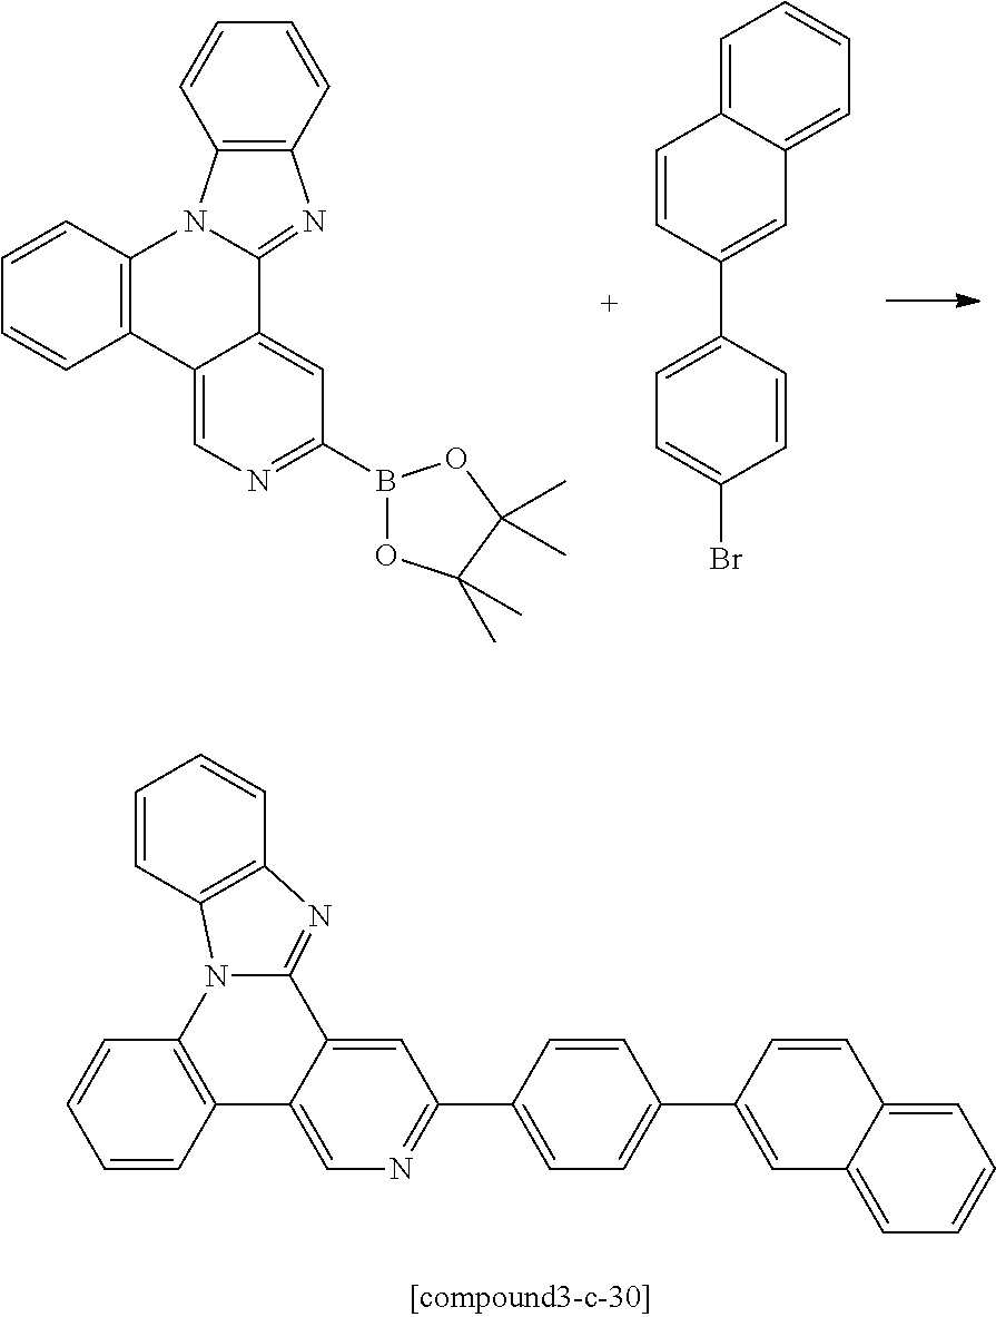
C12=C(C=CC=C1)N=C1C3=CC(B4OC(C)(C)C(C)(C)O4)=NC=C3C3=C(C=CC=C3)N21.C1=CC(C2=CC=C(Br)C=C2)=CC2=CC=CC=C12.C1=CC2=C(C=C1)N=C1C3=CC(C4=CC=C(C5=CC6=CC=CC=C6C=C5)C=C4)=NC=C3C3=C(N21)C=CC=C3
